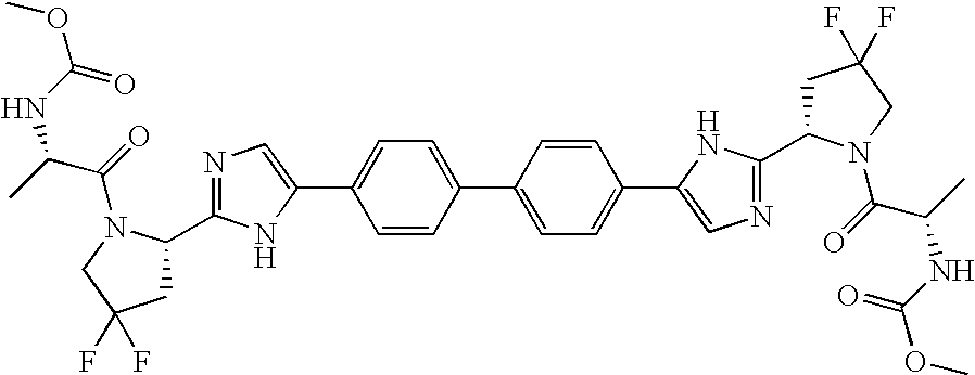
C1(C2=CN=C(C3CC(F)(F)CN3C(=O)C(C)NC(OC)=O)N2)=CC=C(C2=CC=C(C3=CN=C(C4CC(F)(F)CN4C(C(NC(=O)OC)C)=O)N3)C=C2)C=C1
